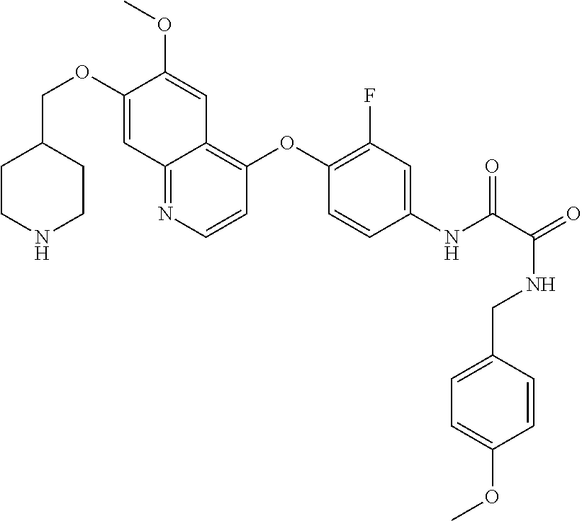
C1CNCCC1COC1=CC2=NC=CC(OC3=C(F)C=C(NC(=O)C(NCC4=CC=C(OC)C=C4)=O)C=C3)=C2C=C1OC
